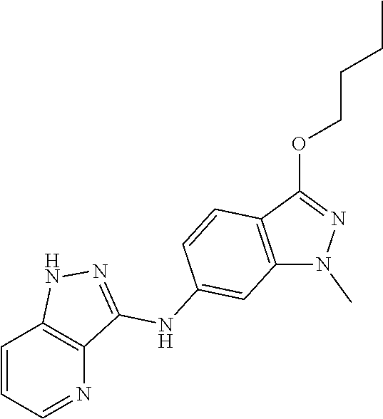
C1=CC=NC2=C1NN=C2NC1=CC2=C(C(OCCCC)=NN2C)C=C1
